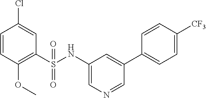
C1=CC(OC)=C(S(NC2=CN=CC(C3=CC=C([CF3])C=C3)=C2)(=O)=O)C=C1Cl
